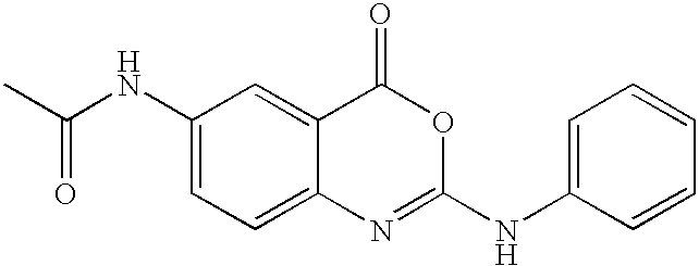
C1(NC(=O)C)=CC=C2C(=C1)C(=O)OC(NC1=CC=CC=C1)=N2
